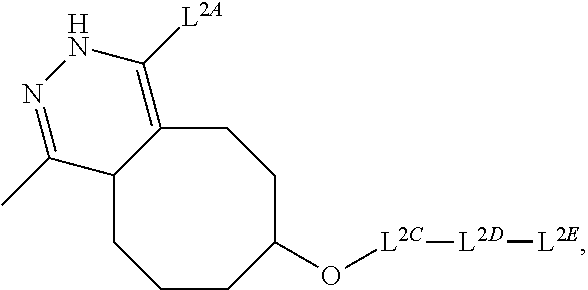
C1CC(O[L2C][L2D][L2E])CCC2=C([L2A])NN=C(C)C2C1
